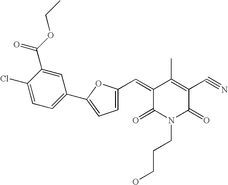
C1(=CC2=CC=C(C3=CC=C(Cl)C(C(OCC)=O)=C3)O2)C(=O)N(CCCO)C(=O)C(C#N)=C1C
